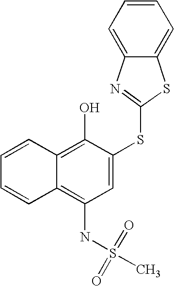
C1=CC=CC2=C(O)C(SC3=NC4=CC=CC=C4S3)=CC(NS(C)(=O)=O)=C12
